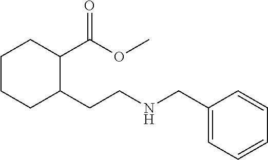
C1CCC(CCNCC2=CC=CC=C2)C(C(=O)OC)C1
